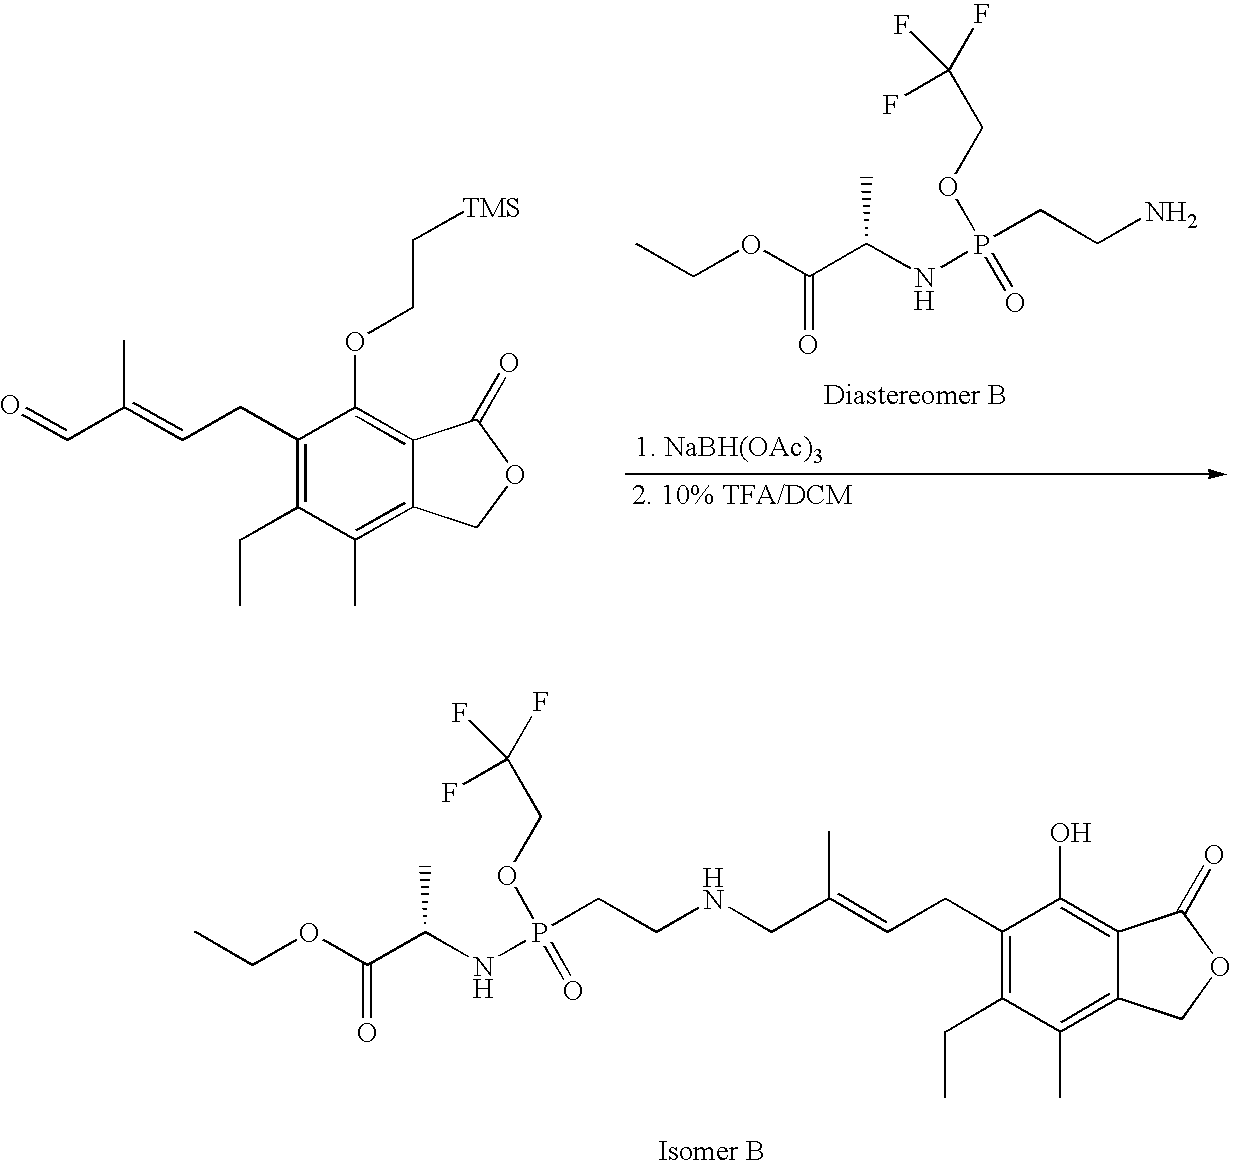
C(OP(CCN)(NC(C(OCC)=O)C)=O)C(F)(F)F.C1(CC=C(C=O)C)=C(CC)C(C)=C2C(=C1OCC[TMS])C(=O)OC2.C1(CC=C(CNCCP(OCC(F)(F)F)(NC(C(OCC)=O)C)=O)C)=C(CC)C(C)=C2C(=C1O)C(=O)OC2
